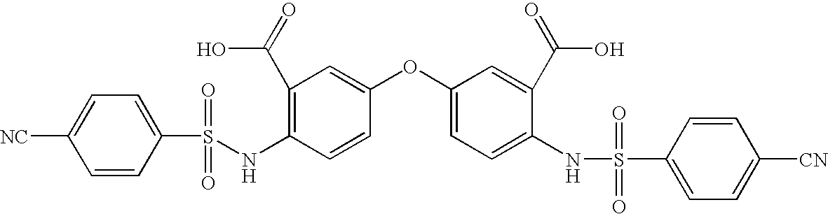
C1(NS(C2=CC=C([NC])C=C2)(=O)=O)=C(C(=O)O)C=C(OC2=CC=C(NS(=O)(=O)C3=CC=C([CN])C=C3)C(C(=O)O)=C2)C=C1
